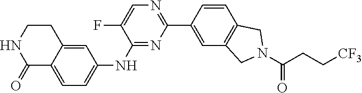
C1CNC(=O)C2=CC=C(NC3=NC(C4=CC5=C(C=C4)CN(C(CC[CF3])=O)C5)=NC=C3F)C=C12
